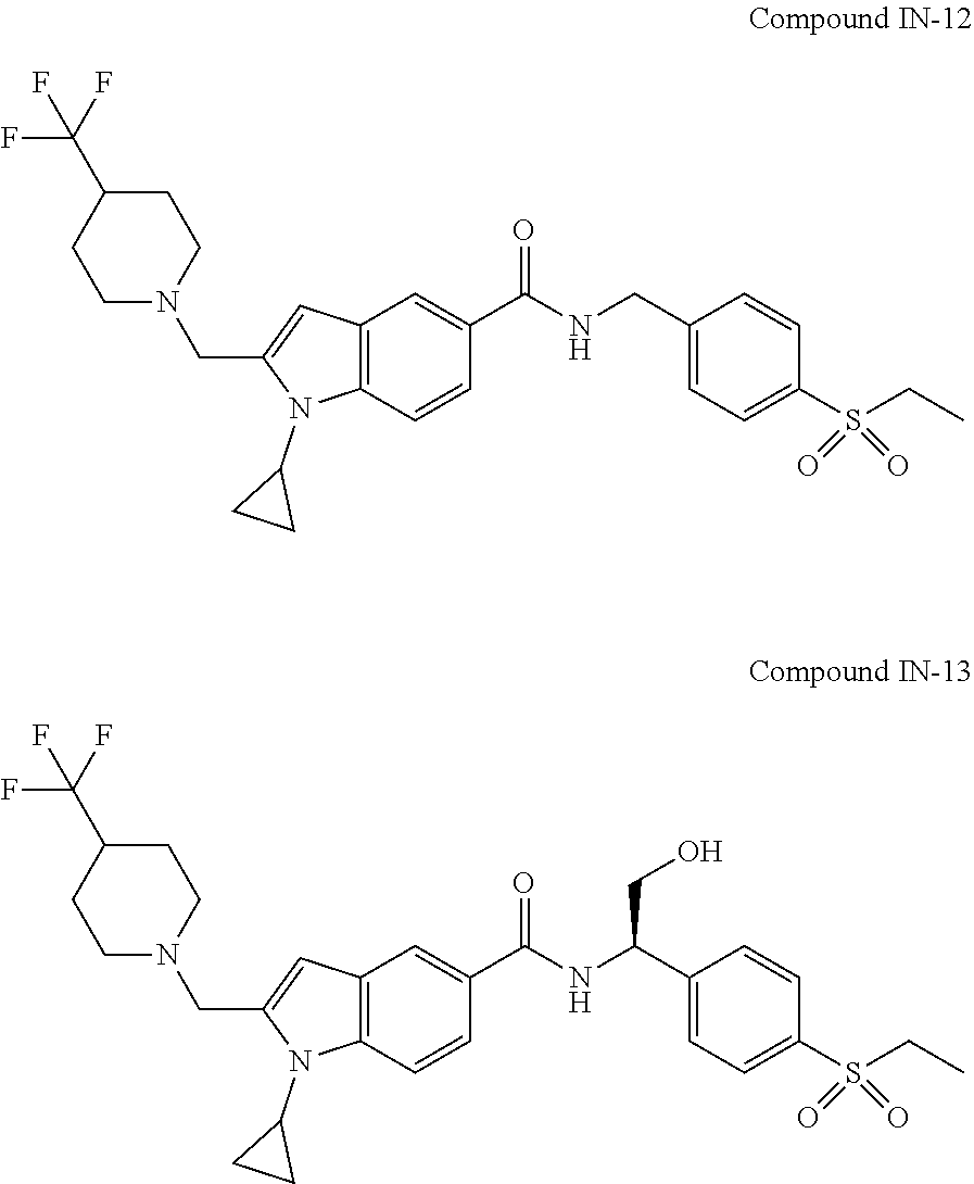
C1C(C(F)(F)F)CCN(CC2=CC3=C(N2C2CC2)C=CC(C(NCC2=CC=C(S(CC)(=O)=O)C=C2)=O)=C3)C1.C1C(C(F)(F)F)CCN(CC2=CC3=C(N2C2CC2)C=CC(C(NC(C2=CC=C(S(CC)(=O)=O)C=C2)CO)=O)=C3)C1
